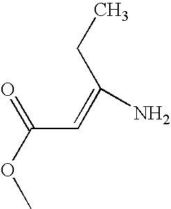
C(C=C(CC)N)(=O)OC
